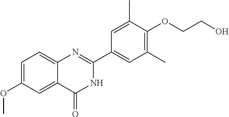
C1=C(OC)C=C2C(=C1)N=C(C1=CC(C)=C(OCCO)C(C)=C1)NC2=O
